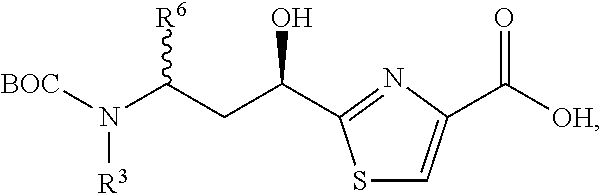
N([R3])(C(CC(O)C1=NC(C([OH])=O)=CS1)[R6])[BOC]
